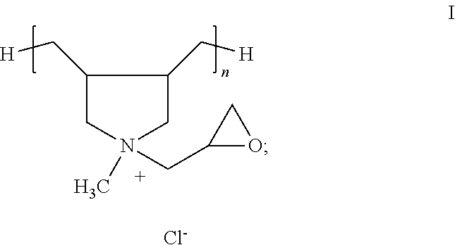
C1(C[H])CN(C)(CC2OC2)CC1C[H].[Cl-]
